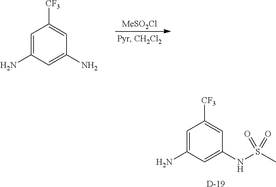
C1=C(N)C=C(N)C=C1[CF3].[MeSO2Cl].C1=C(N)C=C(NS(C)(=O)=O)C=C1[CF3].[D]
